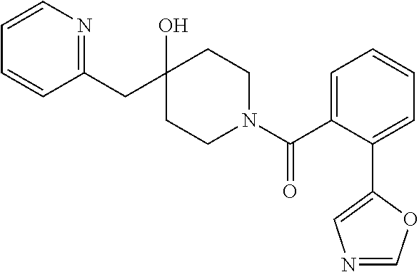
C1(CC2(O)CCN(C(C3=CC=CC=C3C3=CN=CO3)=O)CC2)=NC=CC=C1
